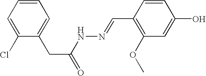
C1=CC=C(Cl)C(CC(=O)NN=CC2=C(OC)C=C(O)C=C2)=C1
